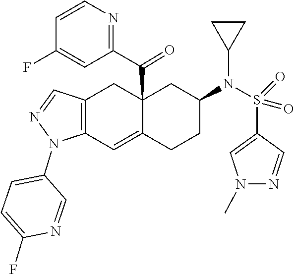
N1(C)N=CC(S(N(C2CC3(C(C4=NC=CC(F)=C4)=O)C(=CC4=C(C=NN4C4=CC=C(F)N=C4)C3)CC2)C2CC2)(=O)=O)=C1
